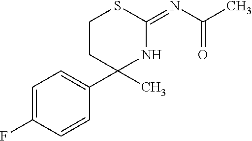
FC1=CC=C(C2(C)NC(=NC(C)=O)SCC2)C=C1
